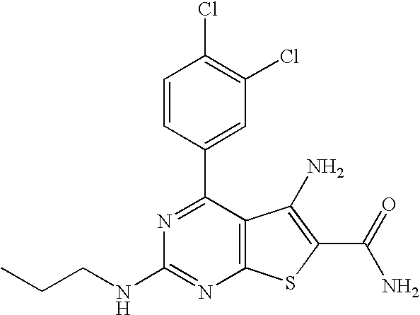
C1=CC(C2=NC(NCCC)=NC3=C2C(N)=C(C(N)=O)S3)=CC(Cl)=C1Cl
